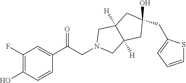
N1(CC(=O)C2=CC(F)=C(O)C=C2)CC2([H])C([H])(C1)CC(CC1=CC=CS1)(O)C2
